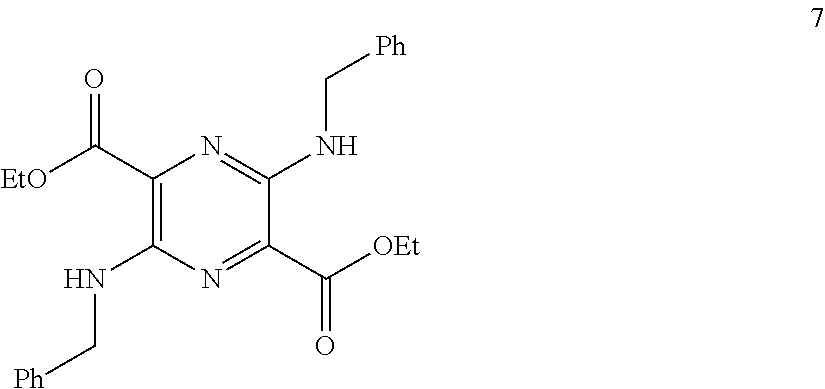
C1(C([EtO])=O)=C(NC[Ph])N=C(C([OEt])=O)C(NC[Ph])=N1
